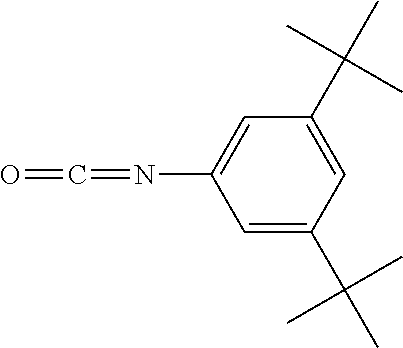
C1=C(C(C)(C)C)C=C(C(C)(C)C)C=C1N=C=O
